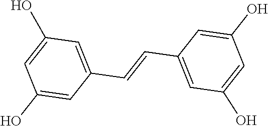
C1(O)=CC(C=CC2=CC(O)=CC(O)=C2)=CC(O)=C1
